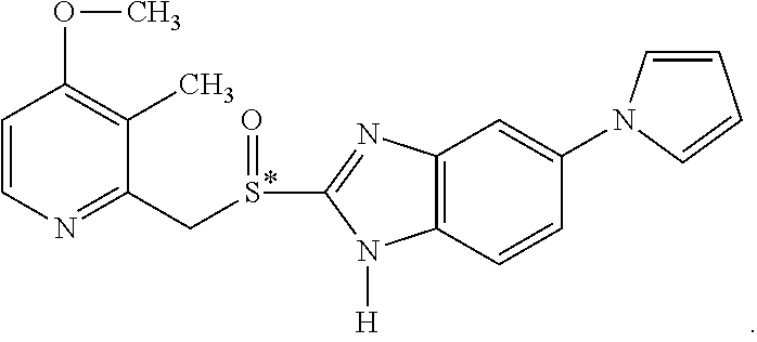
C1=CN=C(CS(=O)C2=NC3=C(C=CC(N4C=CC=C4)=C3)N2[H])C(C)=C1OC
